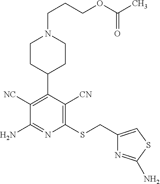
C1([NC])=C(C2CCN(CCCOC(C)=O)CC2)C([CN])=C(SCC2=CSC(N)=N2)N=C1N
